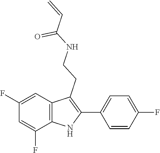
O=C(NCCC1=C(C2=CC=C(F)C=C2)NC2=C1C=C(F)C=C2F)C=C
